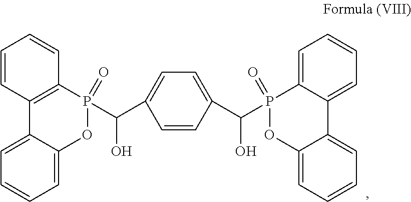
C1=CC2=C(C=C1)P(=O)(C(O)C1=CC=C(C(P3(=O)C4=CC=CC=C4C4=CC=CC=C4O3)O)C=C1)OC1=CC=CC=C21
